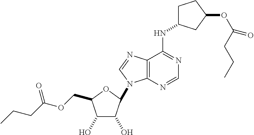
C12=C(N=CN=C1NC1CCC(OC(=O)CCC)C1)N(C1C(O)C(O)C(COC(CCC)=O)O1)C=N2
